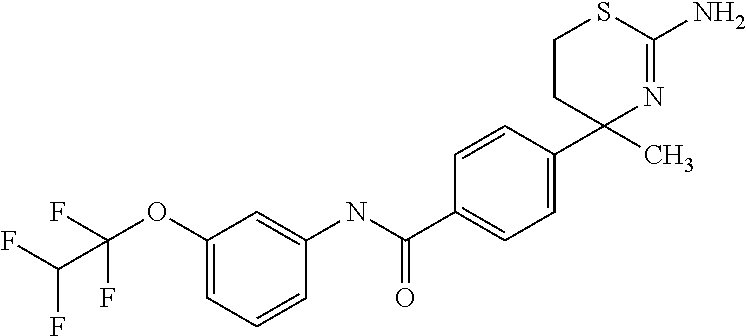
C1(C(NC2=CC(OC(F)(F)C(F)F)=CC=C2)=O)=CC=C(C2(C)N=C(N)SCC2)C=C1
